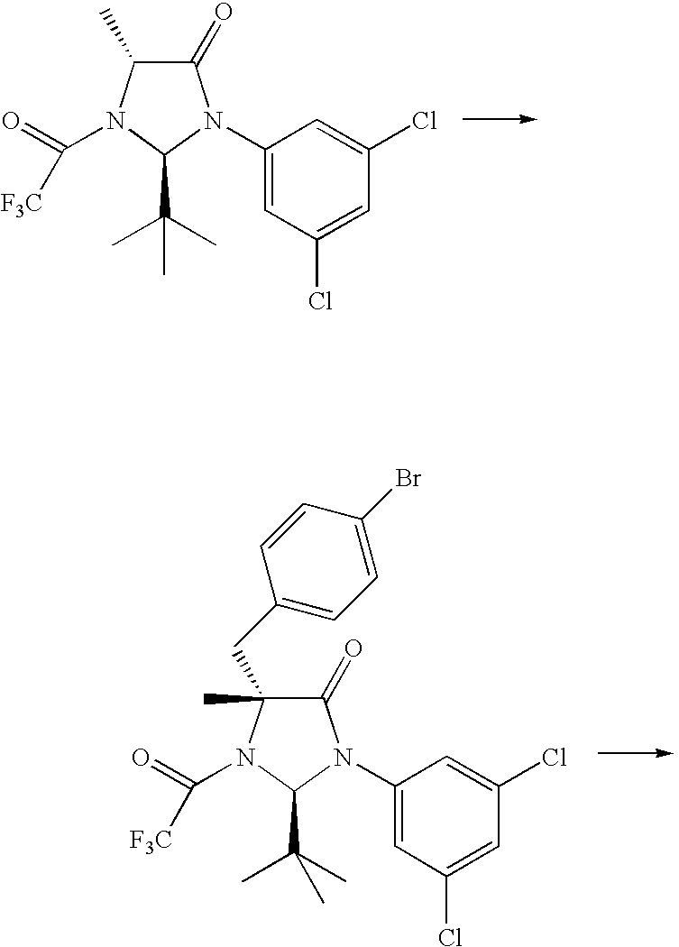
C1(=O)C(C)N(C(=O)[F3C])C(C(C)(C)C)N1C1=CC(Cl)=CC(Cl)=C1.C1(=O)C(CC2=CC=C(Br)C=C2)(C)N(C(=O)[F3C])C(C(C)(C)C)N1C1=CC(Cl)=CC(Cl)=C1
